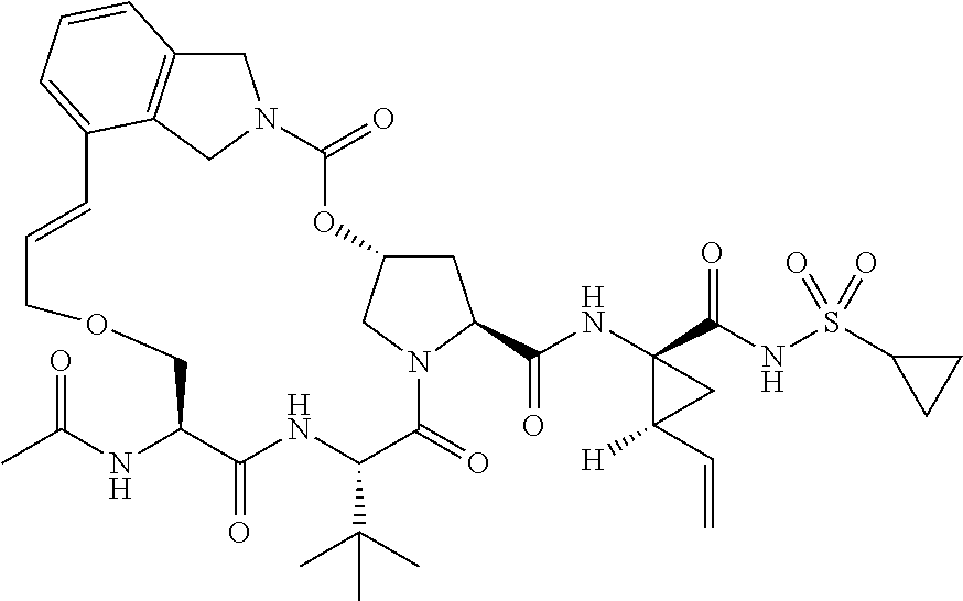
C1C2CN(C1C(NC1(C(NS(C3CC3)(=O)=O)=O)C([H])(C=C)C1)=O)C(=O)C(C(C)(C)C)NC(=O)C(NC(C)=O)COCC=CC1=CC=CC3=C1CN(C(=O)O2)C3
